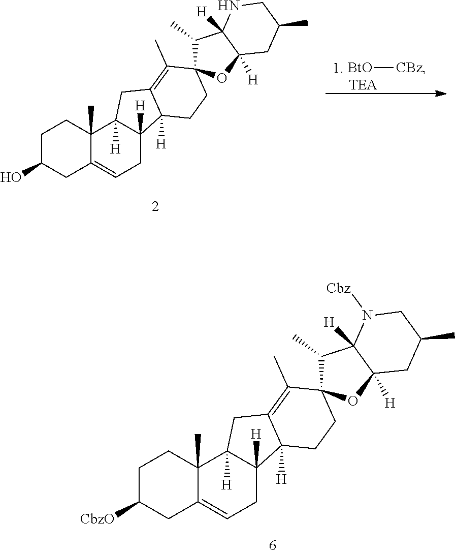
C1C([CbzO])CC2=CCC3([H])C([H])(C2(C)C1)CC1=C(C)C2(CCC31[H])C(C)C1([H])C([H])(O2)CC(C)CN1[Cbz].C1C(O)CC2=CCC3([H])C([H])(C2(C)C1)CC1=C(C)C2(CCC31[H])C(C)C1([H])C([H])(O2)CC(C)CN1.[BtO][CBz].[TEA]
